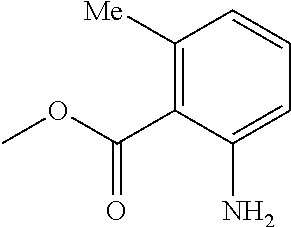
C1([Me])=C(C(OC)=O)C(N)=CC=C1
